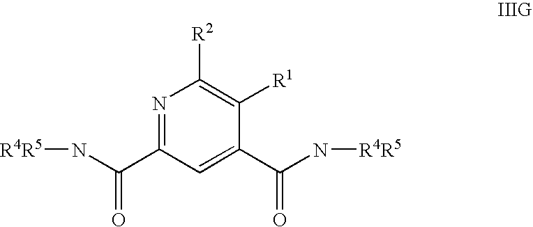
N1=C(C(N[R4R5])=O)C=C(C(N[R4R5])=O)C([R1])=C1[R2]
